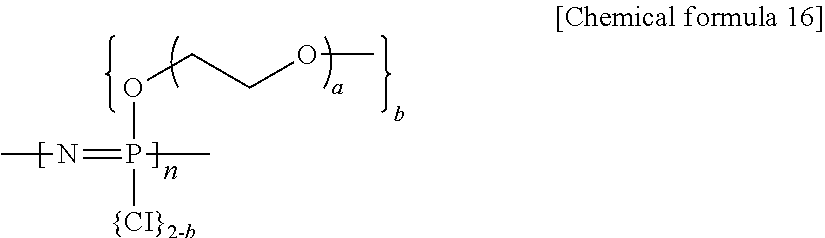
O(P(=NC)(C)[{CI}2-b])CCOC
